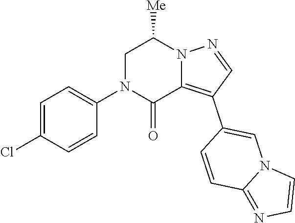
C1=C(Cl)C=CC(N2C(=O)C3=C(C4=CN5C(=NC=C5)C=C4)C=NN3C([Me])C2)=C1
